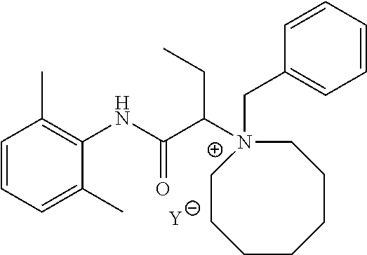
[Y].C1=CC=C(C)C(NC(C([N+]2(CC3=CC=CC=C3)CCCCCCC2)CC)=O)=C1C
